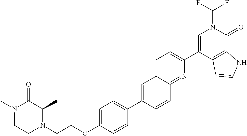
C(OC1=CC=C(C2=CC3=CC=C(C4=CN(C(F)F)C(=O)C5=C4C=CN5)N=C3C=C2)C=C1)CN1C(C)C(=O)N(C)CC1
